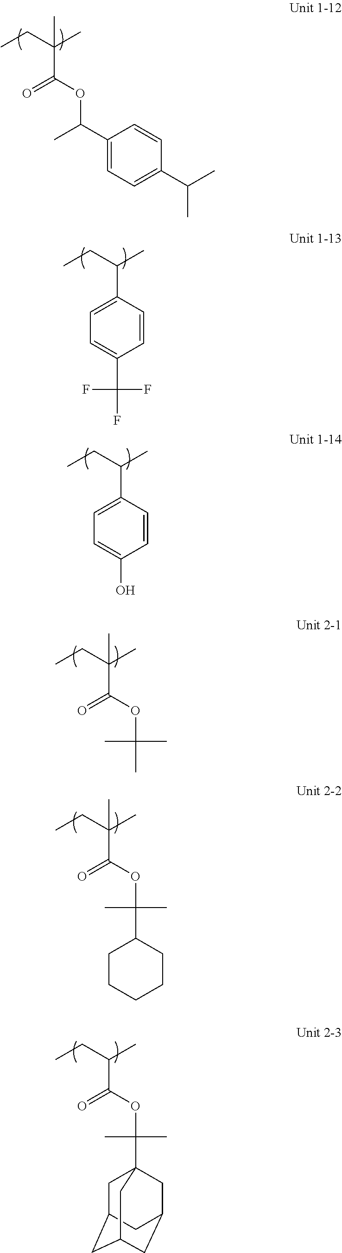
C(C(C)(CC)C)(=O)OC(C)C1=CC=C(C(C)C)C=C1.C1(C(C)CC)=CC=C(C(F)(F)F)C=C1.C1(C(C)CC)=CC=C(O)C=C1.C(C(C)(CC)C)(=O)OC(C)(C)C.C(C(C)(CC)C)(=O)OC(C)(C)C1CCCCC1.C(C(C)CC)(=O)OC(C)(C)C12CC3CC(CC(C1)C3)C2
